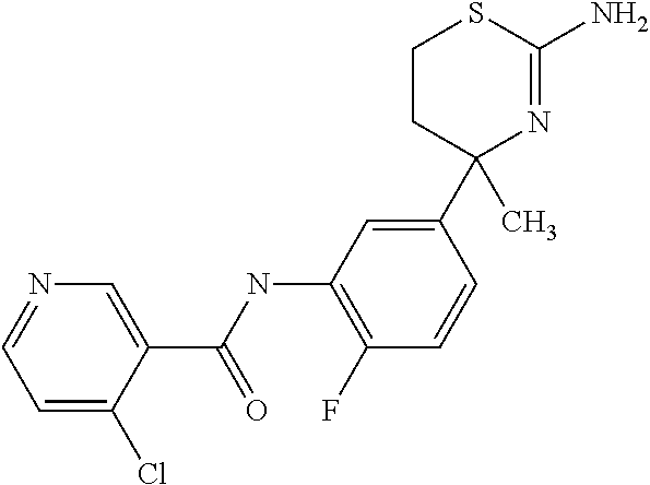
C1CC(C)(C2=CC(NC(C3=CN=CC=C3Cl)=O)=C(F)C=C2)N=C(N)S1
